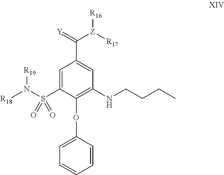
N(S(C1=CC(C(=[Y])[Z]([R17])[R16])=CC(NCCCC)=C1OC1=CC=CC=C1)(=O)=O)([R18])[R19]
